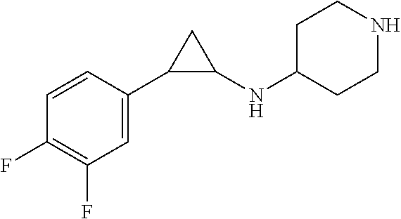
C1(C2C(NC3CCNCC3)C2)=CC(F)=C(F)C=C1
